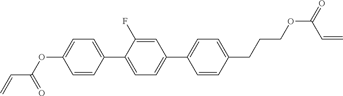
C1=CC(C2=CC=C(C3=CC=C(CCCOC(=O)C=C)C=C3)C=C2F)=CC=C1OC(=O)C=C
